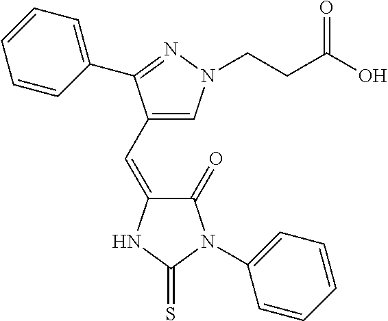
C1(C=C2C(=O)N(C3=CC=CC=C3)C(=S)N2)=CN(CCC(O)=O)N=C1C1=CC=CC=C1
